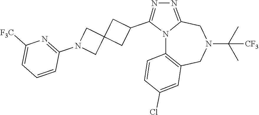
N12C3=C(CN(C(C)(C)[CF3])CC1=NN=C2C1CC2(C1)CN(C1=NC([F3C])=CC=C1)C2)C=C(Cl)C=C3
